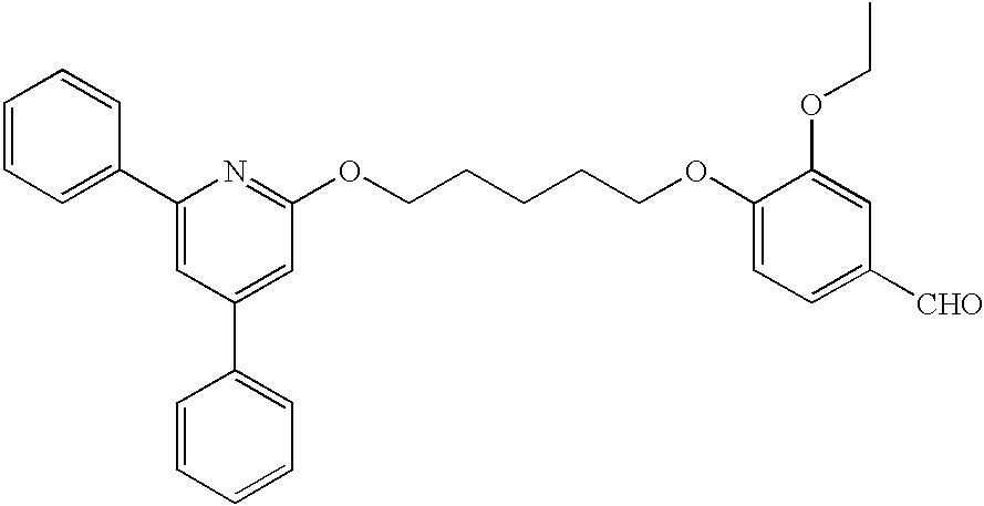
C1=CC=C(C2=CC(C3=CC=CC=C3)=CC(OCCCCCOC3=CC=C([CHO])C=C3OCC)=N2)C=C1
